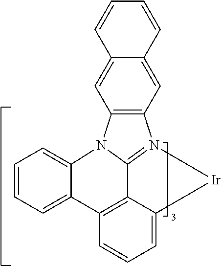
C1=CC=C2C(=C1)N1C3=N(C4=C1C=C1C(=C4)C=CC=C1)[Ir]C1=CC=CC2=C13
